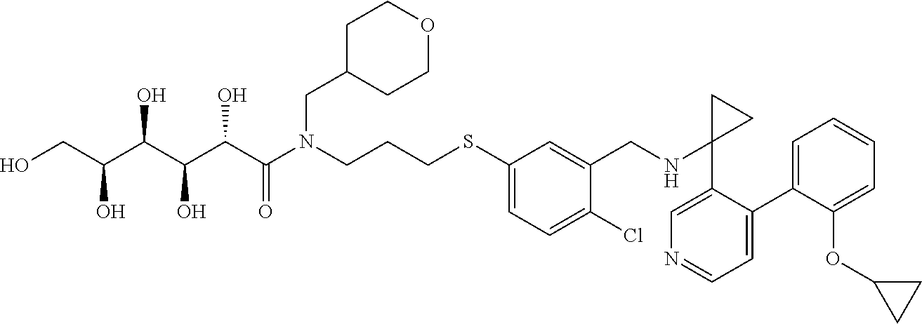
OCC(C(C(C(C(N(CCCSC1=CC=C(Cl)C(CNC2(C3=CN=CC=C3C3=CC=CC=C3OC3CC3)CC2)=C1)CC1CCOCC1)=O)O)O)O)O
